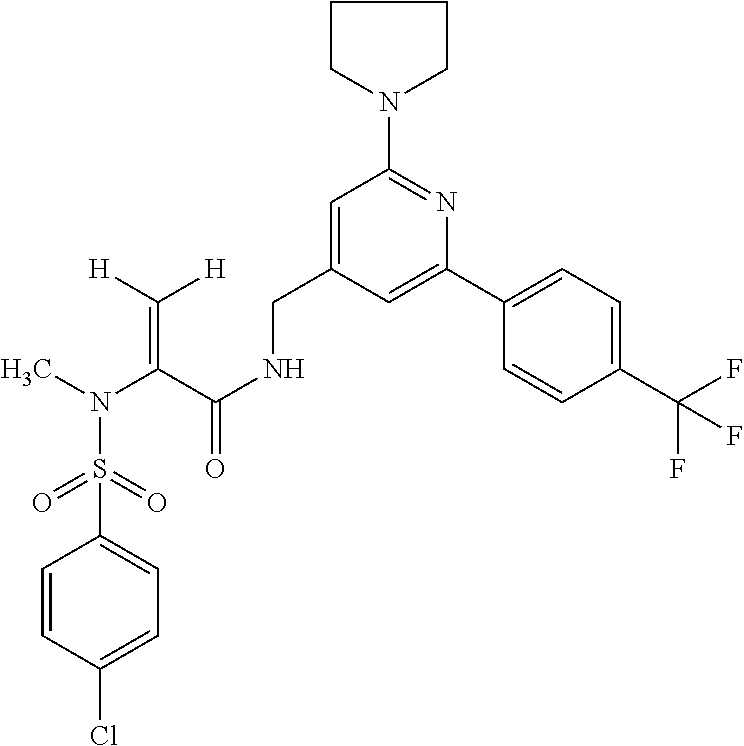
C1=CC(Cl)=CC=C1S(N(C)C(C(NCC1=CC(N2CCCC2)=NC(C2=CC=C(C(F)(F)F)C=C2)=C1)=O)=C([H])[H])(=O)=O
